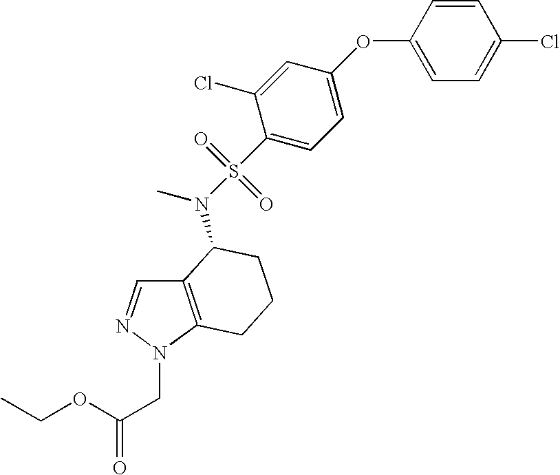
C12=C(N(CC(=O)OCC)N=C1)CCCC2N(S(=O)(=O)C1=CC=C(OC2=CC=C(Cl)C=C2)C=C1Cl)C
